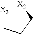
[X3]CCC[X2]
